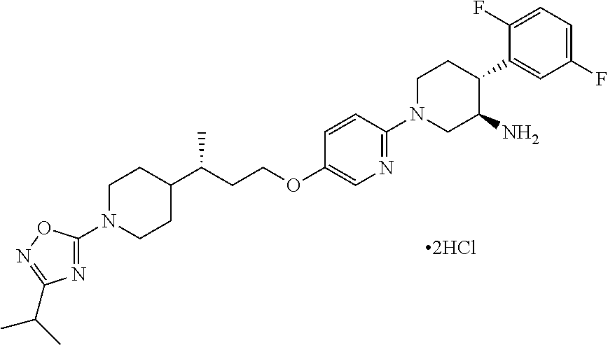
N1(C2=NC(C(C)C)=NO2)CCC(C(CCOC2=CN=C(N3CC(N)C(C4=CC(F)=CC=C4F)CC3)C=C2)C)CC1
